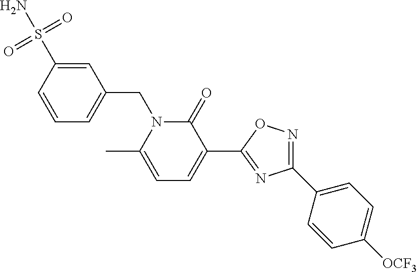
C1(C2=CC=C([OCF3])C=C2)=NOC(C2=CC=C(C)N(CC3=CC=CC(S(N)(=O)=O)=C3)C2=O)=N1
